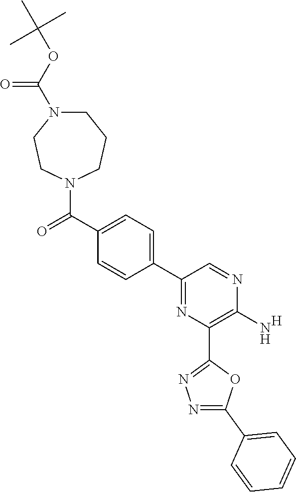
C1(C2=CC=C(C(=O)N3CCCN(C(OC(C)(C)C)=O)CC3)C=C2)=NC(C2=NN=C(C3=CC=CC=C3)O2)=C(N)N=C1.[H]
